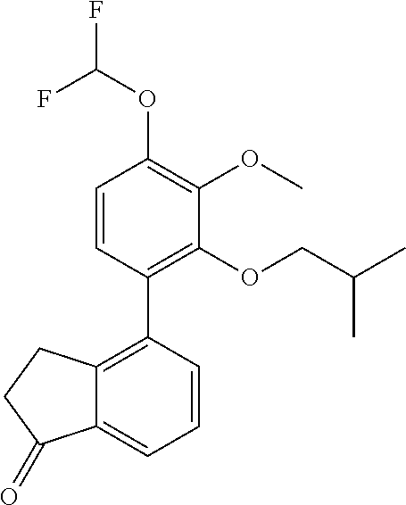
C1=CC(C2=C3C(=CC=C2)C(=O)CC3)=C(OCC(C)C)C(OC)=C1OC(F)F
